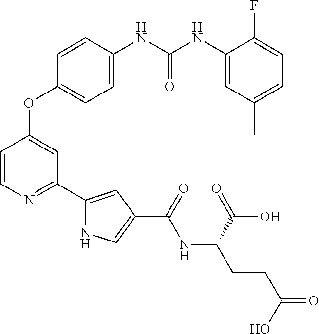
C1=CN=C(C2=CC(C(=O)NC(CCC(=O)O)C(=O)O)=CN2)C=C1OC1=CC=C(NC(NC2=CC(C)=CC=C2F)=O)C=C1
